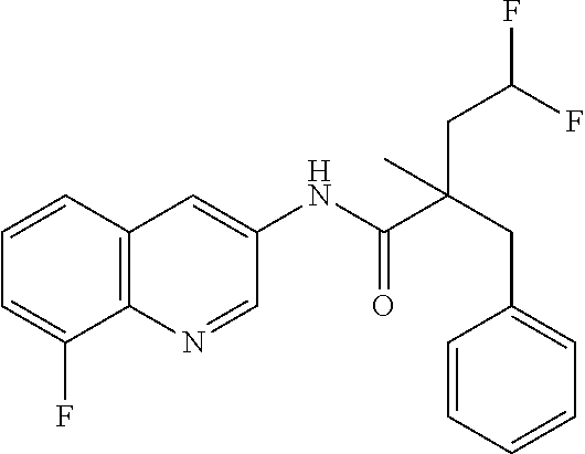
C12=C(C=CC=C1F)C=C(NC(=O)C(CC1=CC=CC=C1)(CC(F)F)C)C=N2
